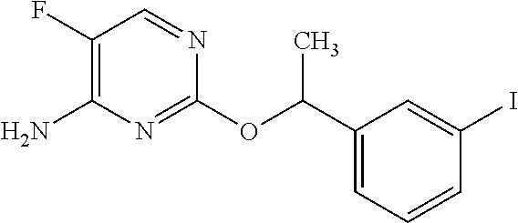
C1(F)=C(N)N=C(OC(C2=CC=CC(I)=C2)C)N=C1
